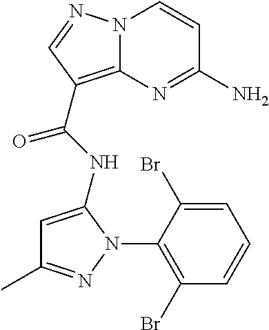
NC1=NC2=C(C(=O)NC3=CC(C)=NN3C3=C(Br)C=CC=C3Br)C=NN2C=C1
